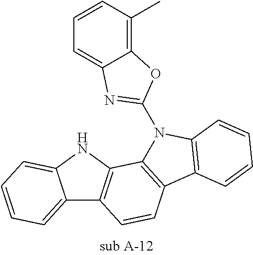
C12=CC=CC=C1NC1=C2C=CC2=C1N(C1=NC3=CC=CC(C)=C3O1)C1=C2C=CC=C1
